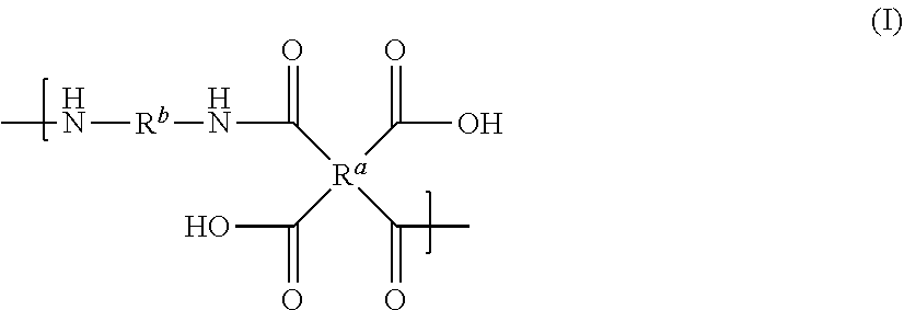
CN[Rb]NC(=O)[Ra](C(O)=O)(C(O)=O)C(C)=O
